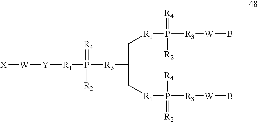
[X][W][Y][R1]P([R3]C(C[R1]P([R3][W]B)(=[R4])[R2])C[R1]P([R3][W]B)([R4])=[R2])(=[R4])[R2]
